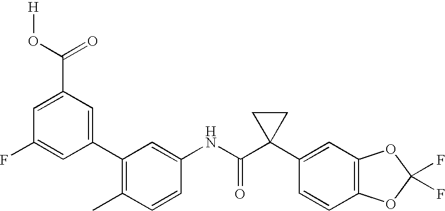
C1(C2=C(C)C=CC(NC(C3(C4=CC5=C(C=C4)OC(F)(F)O5)CC3)=O)=C2)=CC(C(O[H])=O)=CC(F)=C1
